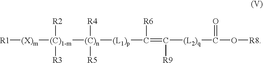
[R1][(X)m][(C)1-m]([(C)n]([(L1)p]C(=C([(L2)q]C(O[R8])=O)[R9])[R6])([R4])[R5])([R2])[R3]
